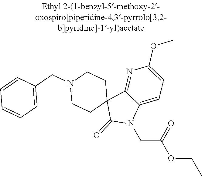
N1(CC2=CC=CC=C2)CCC2(CC1)C(=O)N(CC(=O)OCC)C1=CC=C(OC)N=C21
